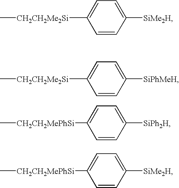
C[CH2CH2Me2Si]C1=CC=C([SiMe2H])C=C1.C[CH2CH2Me2Si]C1=CC=C([SiPhMeH])C=C1.C[CH2CH2MePhSi]C1=CC=C([SiPh2H])C=C1.C[CH2CH2MePhSi]C1=CC=C([SiMe2H])C=C1
